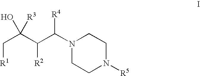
[R1]CC(C([R2])C(N1CCN([R5])CC1)[R4])(O)[R3]
